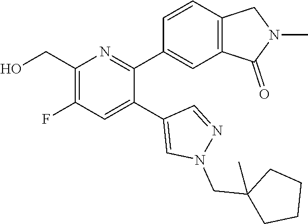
C1(CO)=C(F)C=C(C2=CN(CC3(C)CCCC3)N=C2)C(C2=CC3=C(C=C2)CN(C)C3=O)=N1
